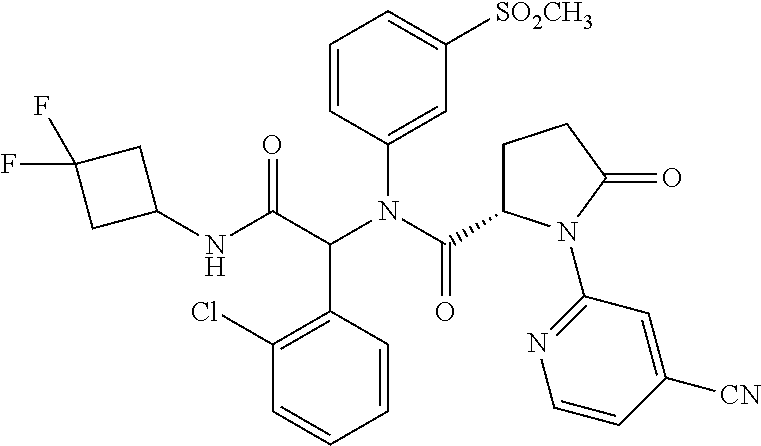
C1=CC(N(C(C2CCC(=O)N2C2=NC=CC([CN])=C2)=O)C(C(NC2CC(F)(F)C2)=O)C2=C(Cl)C=CC=C2)=CC([SO2CH3])=C1
